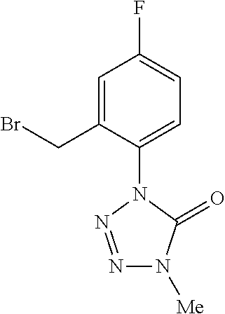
C1=C(CBr)C(N2C(=O)N([Me])N=N2)=CC=C1F
